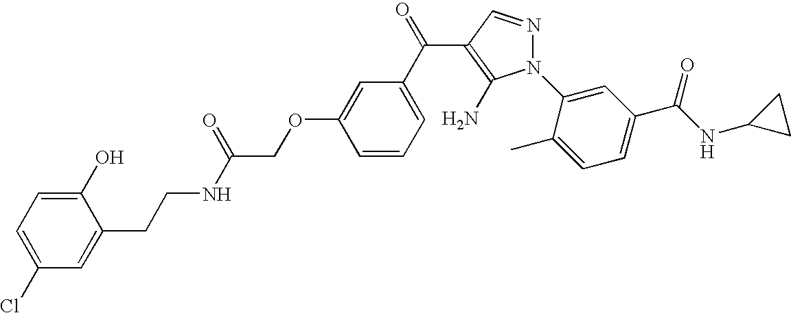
N(CCC1=CC(Cl)=CC=C1O)C(=O)COC1=CC(C(=O)C2=C(N)N(C3=CC(C(NC4CC4)=O)=CC=C3C)N=C2)=CC=C1
